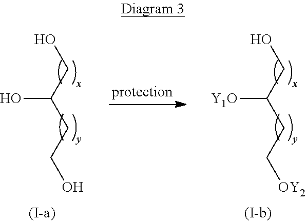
OCC(CC[OY2])[Y1O].OCC(CCO)O
